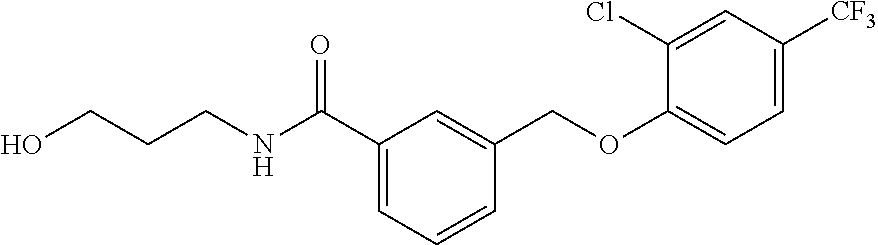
C1(Cl)=CC([CF3])=CC=C1OCC1=CC(C(NCCCO)=O)=CC=C1
